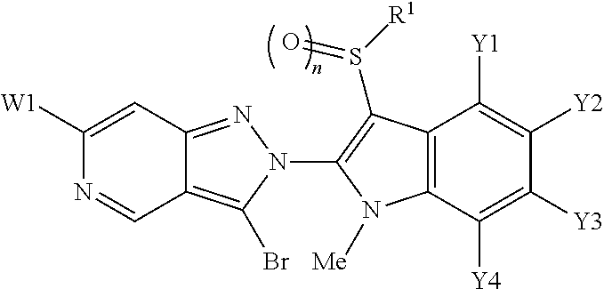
C1([W1])=CC2=NN(C3=C(S(=O)[R1])C4=C(C([Y4])=C([Y3])C([Y2])=C4[Y1])N3[Me])C(Br)=C2C=N1
